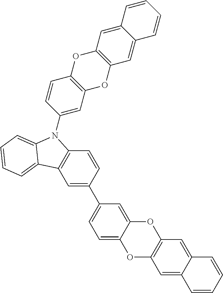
C12=C(C=C(C3=CC=C4C(=C3)OC3=C(O4)C=C4C(=C3)C=CC=C4)C=C1)C1=CC=CC=C1N2C1=CC2=C(C=C1)OC1=C(O2)C=C2C(=C1)C=CC=C2
